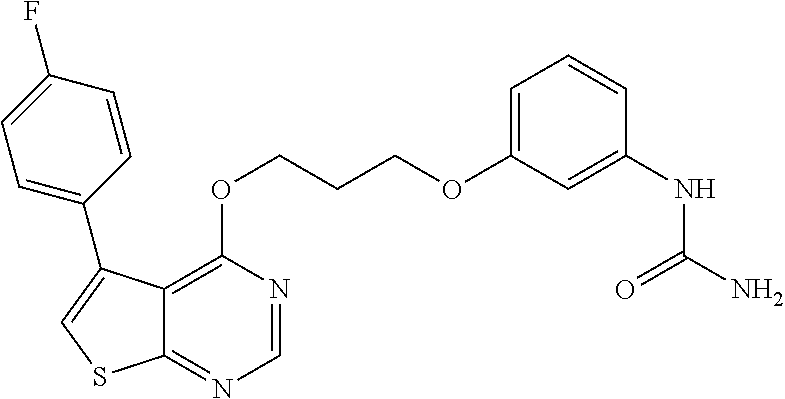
C12=C(OCCCOC3=CC=CC(NC(=O)N)=C3)N=CN=C1SC=C2C1=CC=C(F)C=C1
